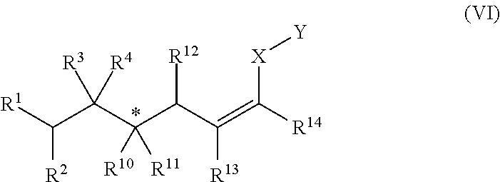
C([R2])([R1])C([R4])([R3])C(C([R12])C(=C([X][Y])[R14])[R13])([R10])[R11]
